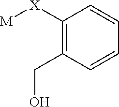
C1(CO)=C([X][M])C=CC=C1
